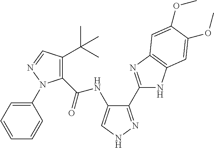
C1(C2=NC3=C(N2)C=C(OC)C(OC)=C3)=NNC=C1NC(C1=C(C(C)(C)C)C=NN1C1=CC=CC=C1)=O
